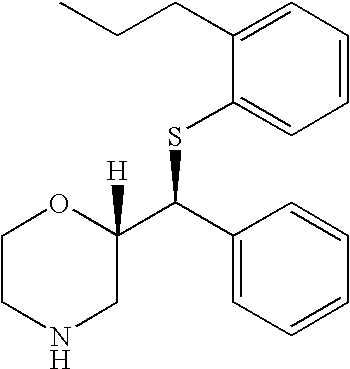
C1CNCC(C(SC2=CC=CC=C2CCC)C2=CC=CC=C2)([H])O1
